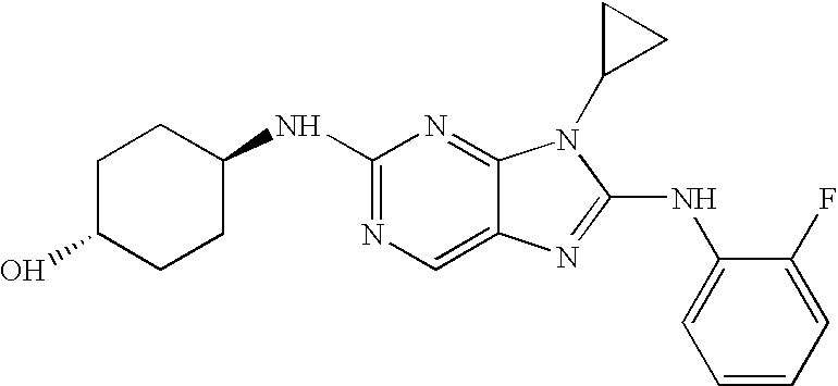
C1(NC2=NC=C3C(=N2)N(C2CC2)C(NC2=CC=CC=C2F)=N3)CCC(O)CC1
